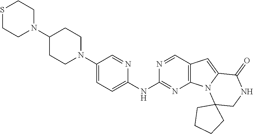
C1(N2CCSCC2)CCN(C2=CC=C(NC3=NC4=C(C=N3)C=C3N4C4(CNC3=O)CCCC4)N=C2)CC1
